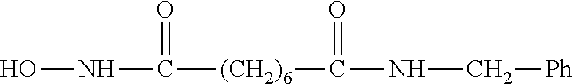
N(C([(CH2)6]C(NC[Ph])=O)=O)O
